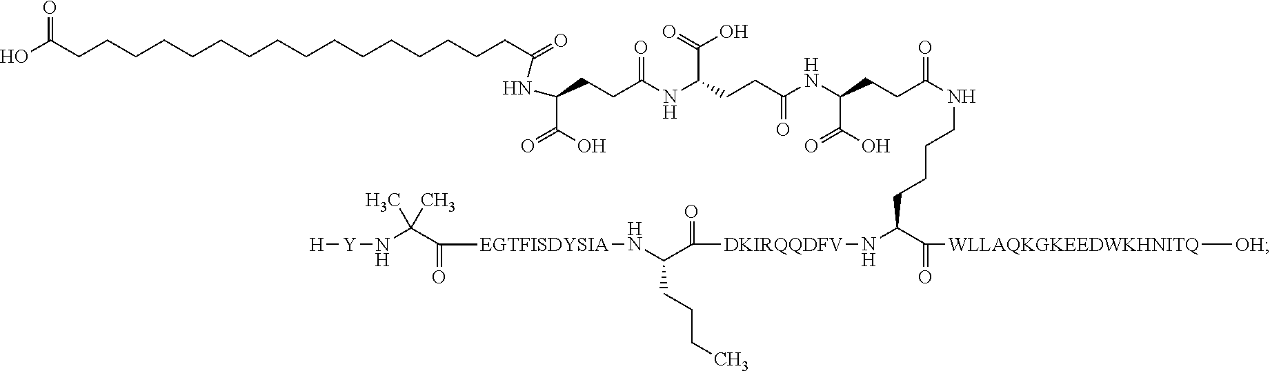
C(CCC(NC(CCC(NC(CCC(NCCCCC(C([WLLAQKGKEEDWKHNITQ][OH])=O)N[DKIRQQDFV]C(C(N[EGTFISDYSIA]C(C(N[Y][H])(C)C)=O)CCCC)=O)=O)C(O)=O)=O)C(=O)O)=O)(C(O)=O)NC(=O)CCCCCCCCCCCCCCCCC(O)=O
